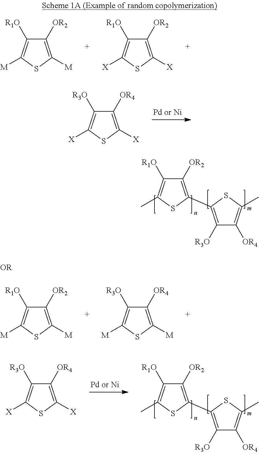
C1([OR2])=C([M])SC([M])=C1[R1O].C1([OR2])=C([X])SC([X])=C1[R1O].C1([OR2])=C([M])SC([M])=C1[R1O].C1([OR4])=C([M])SC([M])=C1[R3O].C1([OR4])=C([X])SC([X])=C1[R3O].C1([OR2])=C(C2=C([R3O])C([OR4])=C(C)S2)SC(C)=C1[R1O].C1([OR2])=C(C2=C([R3O])C([OR4])=C(C)S2)SC(C)=C1[R1O].C1([OR4])=C([X])SC([X])=C1[R3O]
